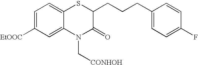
C1=C([EtOOC])C=C2C(=C1)SC(CCCC1=CC=C(F)C=C1)C(=O)N2C[CONHOH]
